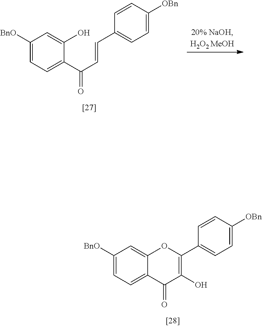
C1([BnO])=CC=C(C(=O)C=CC2=CC=C([OBn])C=C2)C(O)=C1.C1([BnO])=CC=C2C(=C1)OC(C1=CC=C([OBn])C=C1)=C(O)C2=O
